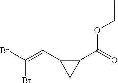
BrC(=CC1CC1C(=O)OCC)Br
